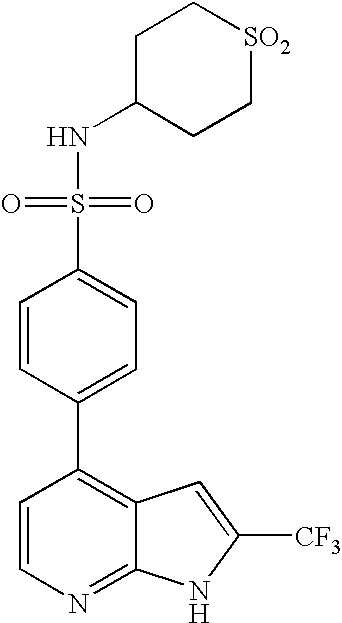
C1=CN=C2C(=C1C1=CC=C(S(=O)(NC3CC[SO2]CC3)=O)C=C1)C=C([CF3])N2
